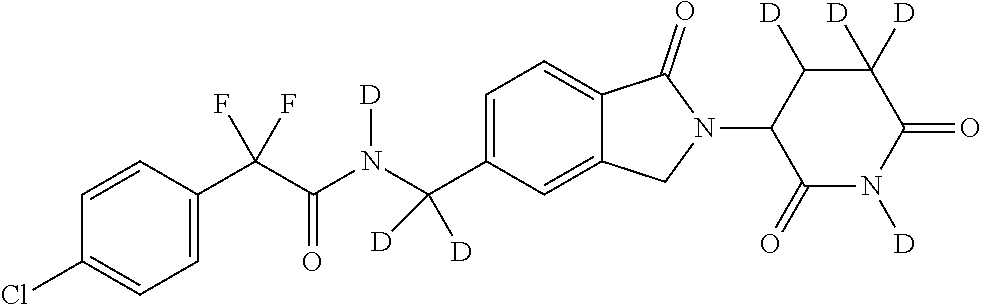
C1=CC(C(C(N(C(C2=CC=C3C(=C2)CN(C2C(=O)N([D])C(=O)C([D])([D])C2[D])C3=O)([D])[D])[D])=O)(F)F)=CC=C1Cl
